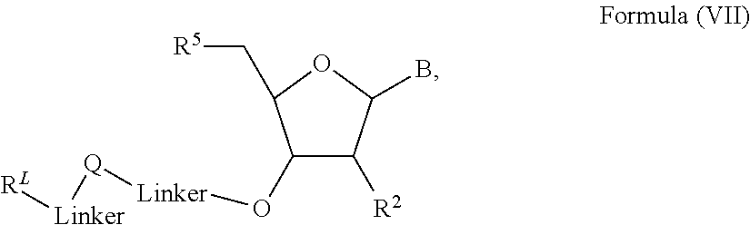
C1(O[Linker][Q][Linker][RL])C([R2])C(B)OC1C[R5]
